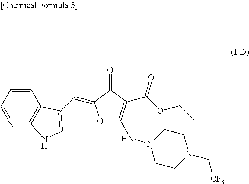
C1=CC=NC2=C1C(C=C1OC(NN3CCN(C[CF3])CC3)=C(C(OCC)=O)C1=O)=CN2
